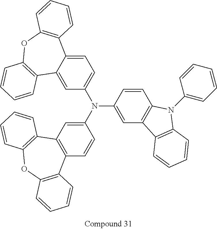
C12=C(C=C(N(C3=CC=C4C(=C3)C3=C(OC5=C4C=CC=C5)C=CC=C3)C3=CC4=C(C=C3)N(C3=CC=CC=C3)C3=C4C=CC=C3)C=C1)C1=C(OC3=C2C=CC=C3)C=CC=C1
